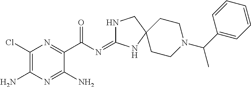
C1(Cl)=C(N)N=C(N)C(C(=O)N=C2NCC3(N2)CCN(C(C)C2=CC=CC=C2)CC3)=N1
